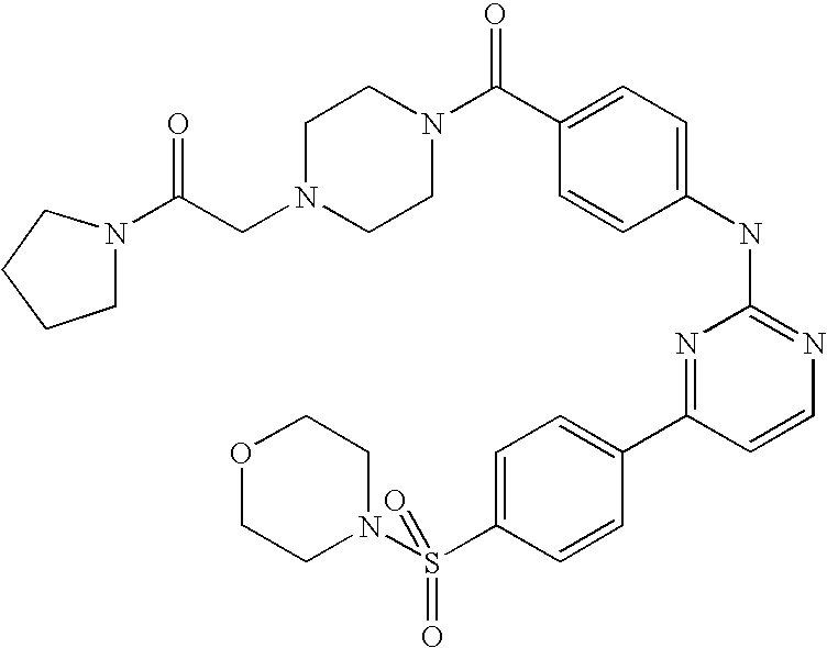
C1N(CC(N2CCCC2)=O)CCN(C(C2=CC=C(NC3=NC=CC(C4=CC=C(S(N5CCOCC5)(=O)=O)C=C4)=N3)C=C2)=O)C1
